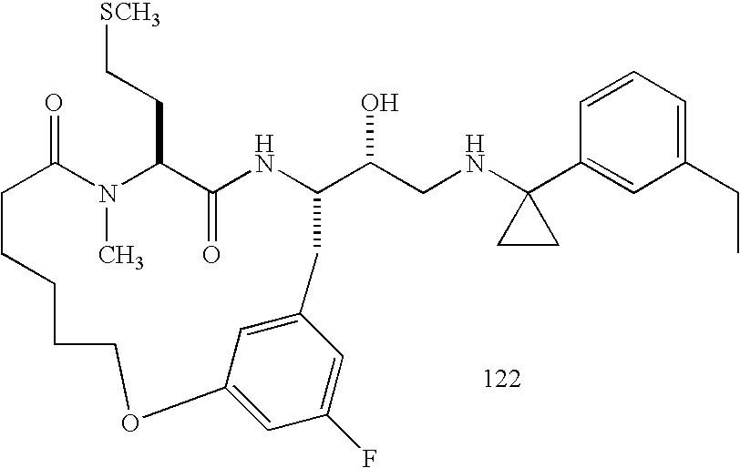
C1=CC=C(CC)C=C1C1(NCC(O)C2NC(=O)C(CC[SCH3])N(C)C(=O)CCCCCOC3=CC(F)=CC(=C3)C2)CC1
